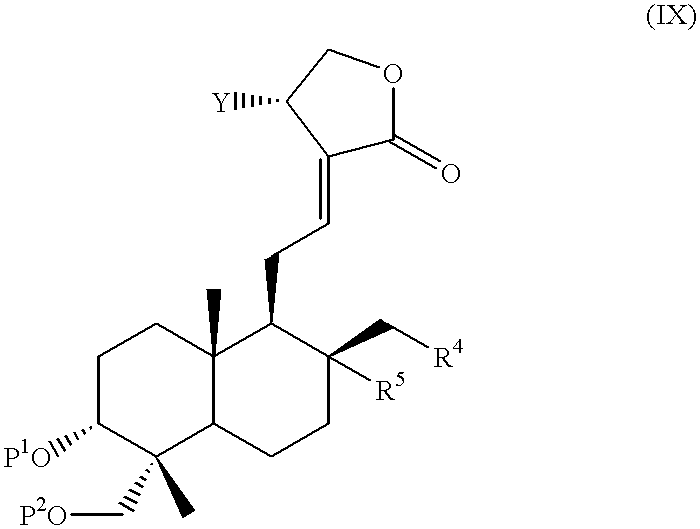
C1C([P1O])C(C)(C[P2O])C2C(C)(C1)C(CC=C1C(=O)OCC1[Y])C(C[R4])([R5])CC2
